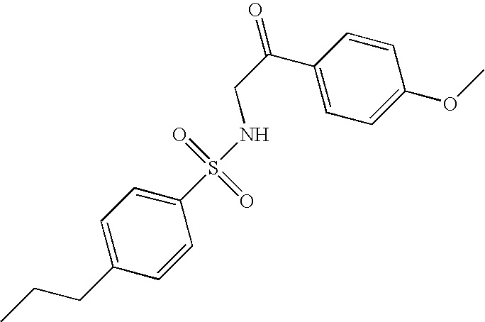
C1=C(CCC)C=CC(S(NCC(=O)C2=CC=C(OC)C=C2)(=O)=O)=C1
